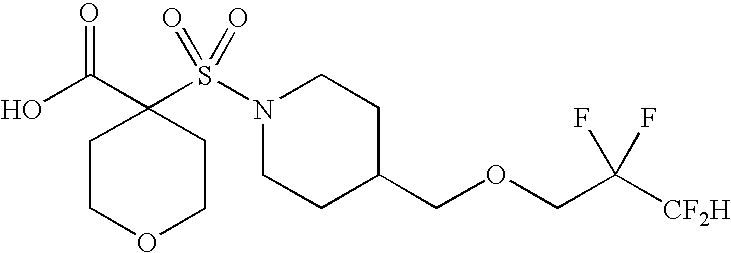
C1COCCC1(C(=O)O)S(N1CCC(COCC([CF2H])(F)F)CC1)(=O)=O
